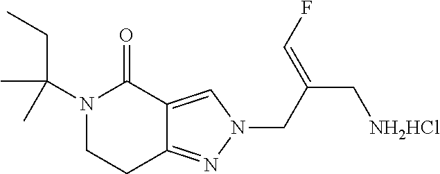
N1(C(CC)(C)C)CCC2=NN(CC(C[NH2HCl])=CF)C=C2C1=O
